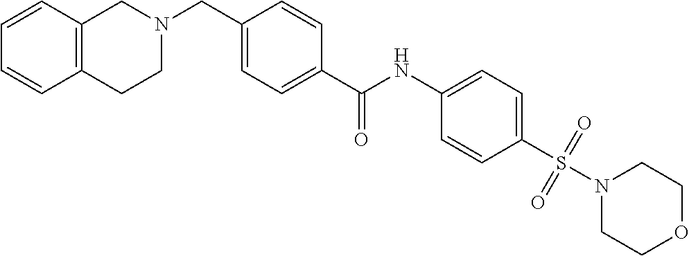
C1=CC2=C(C=C1)CCN(CC1=CC=C(C(NC3=CC=C(S(N4CCOCC4)(=O)=O)C=C3)=O)C=C1)C2
